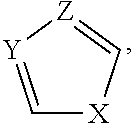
C1=[Y][Z]=C[X]1
